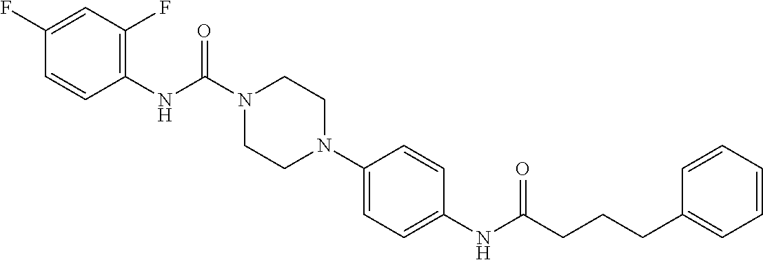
C1(NC(N2CCN(C3=CC=C(NC(CCCC4=CC=CC=C4)=O)C=C3)CC2)=O)=C(F)C=C(F)C=C1
